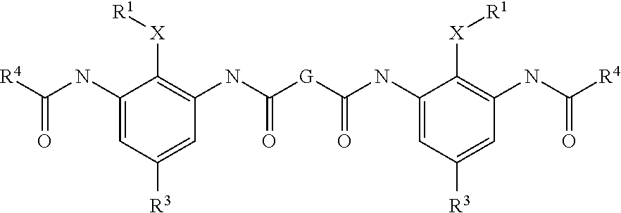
C1(NC([G]C(NC2=C([X][R1])C(NC([R4])=O)=CC([R3])=C2)=O)=O)=CC([R3])=CC(NC([R4])=O)=C1[X][R1]
